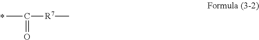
O=C(C)[R7]C
